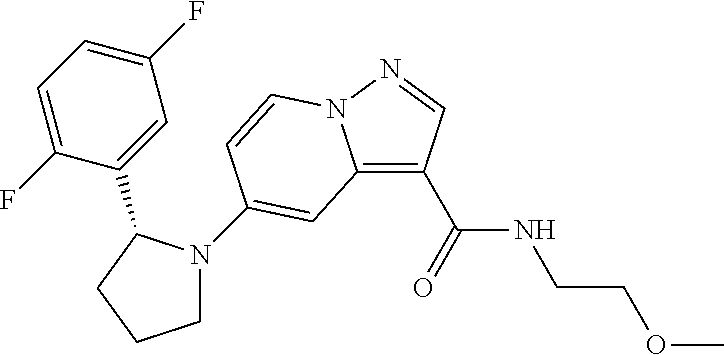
C12=C(C(NCCOC)=O)C=NN1C=CC(N1CCCC1C1=CC(F)=CC=C1F)=C2
